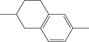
C1C2=C(C=C(C)C=C2)CCC1C
